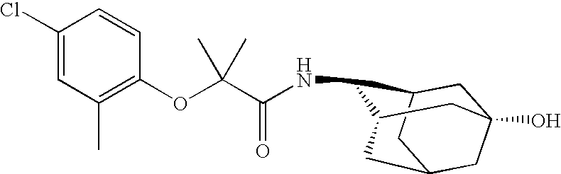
N(C1C2CC3(O)CC(CC1C3)C2)C(C(OC1=C(C)C=C(Cl)C=C1)(C)C)=O
